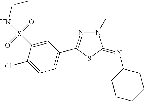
C1=C(Cl)C(S(NCC)(=O)=O)=CC(C2=NN(C)C(=NC3CCCCC3)S2)=C1
